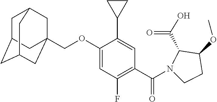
C(OC1=CC(F)=C(C(N2CCC(OC)C2C(=O)O)=O)C=C1C1CC1)C12CC3CC(CC(C1)C3)C2
